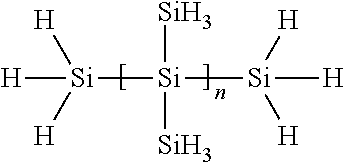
[Si]([Si]([Si])([Si])[Si]([H])([H])[H])([H])([H])[H]
